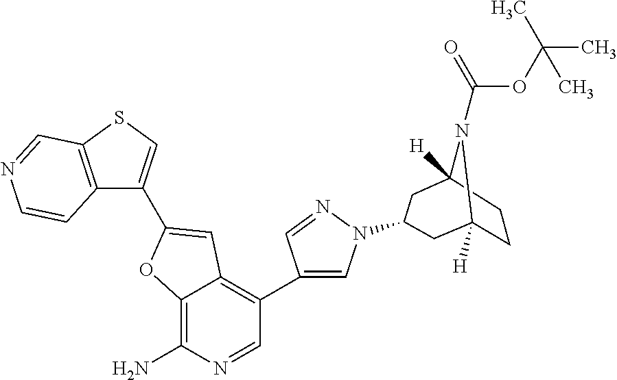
C12=C(N)N=CC(C3=CN(C4CC5([H])N(C(=O)OC(C)(C)C)C([H])(CC5)C4)N=C3)=C1C=C(C1=CSC3=C1C=CN=C3)O2
